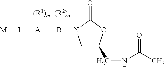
[M][L][A](B([(R2)n])N1CC(CNC(C)=O)OC1=O)[(R1)m]
